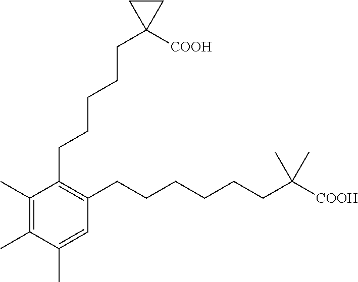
C1(CCCCCC2([COOH])CC2)=C(CCCCCCC(C)(C)[COOH])C=C(C)C(C)=C1C
